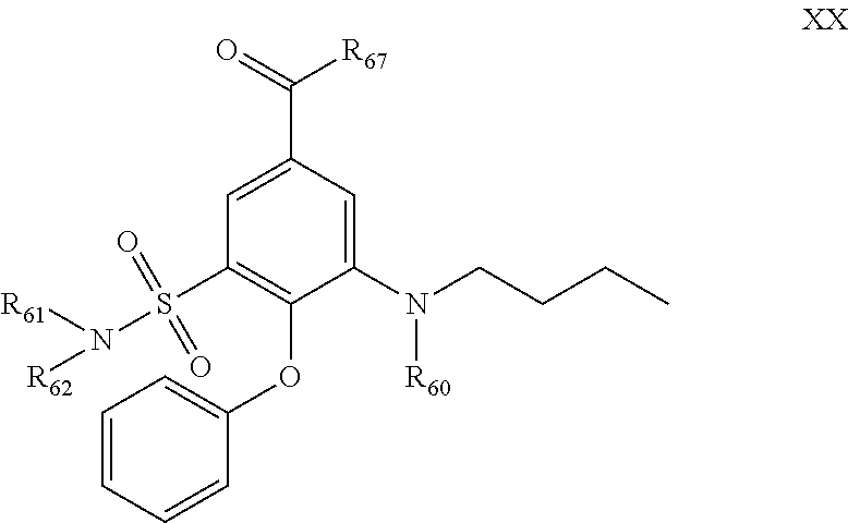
C1=C(C(=O)[R67])C=C(N(CCCC)[R60])C(OC2=CC=CC=C2)=C1S(=O)(=O)N([R61])[R62]
